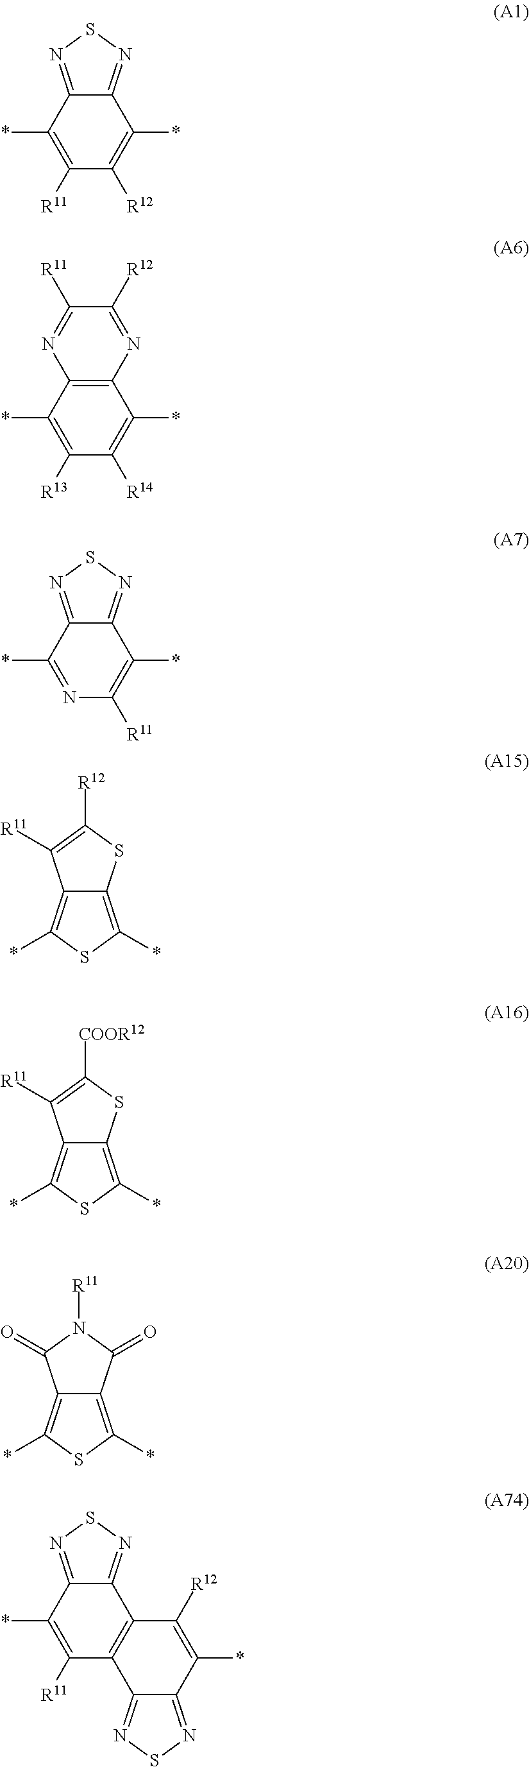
C12=NSN=C1C(*)=C([R11])C([R12])=C2*.C12=C(C(*)=C([R13])C([R14])=C1*)N=C([R11])C([R12])=N2.C12=NSN=C1C(*)=NC([R11])=C2*.C12=C(*)SC(*)=C1SC([R12])=C2[R11].C12=C(*)SC(*)=C1SC([COOR12])=C2[R11].C12=C(*)SC(*)=C1C(=O)N([R11])C2=O.C12=NSN=C1C(*)=C([R11])C1=C2C([R12])=C(*)C2=NSN=C21
